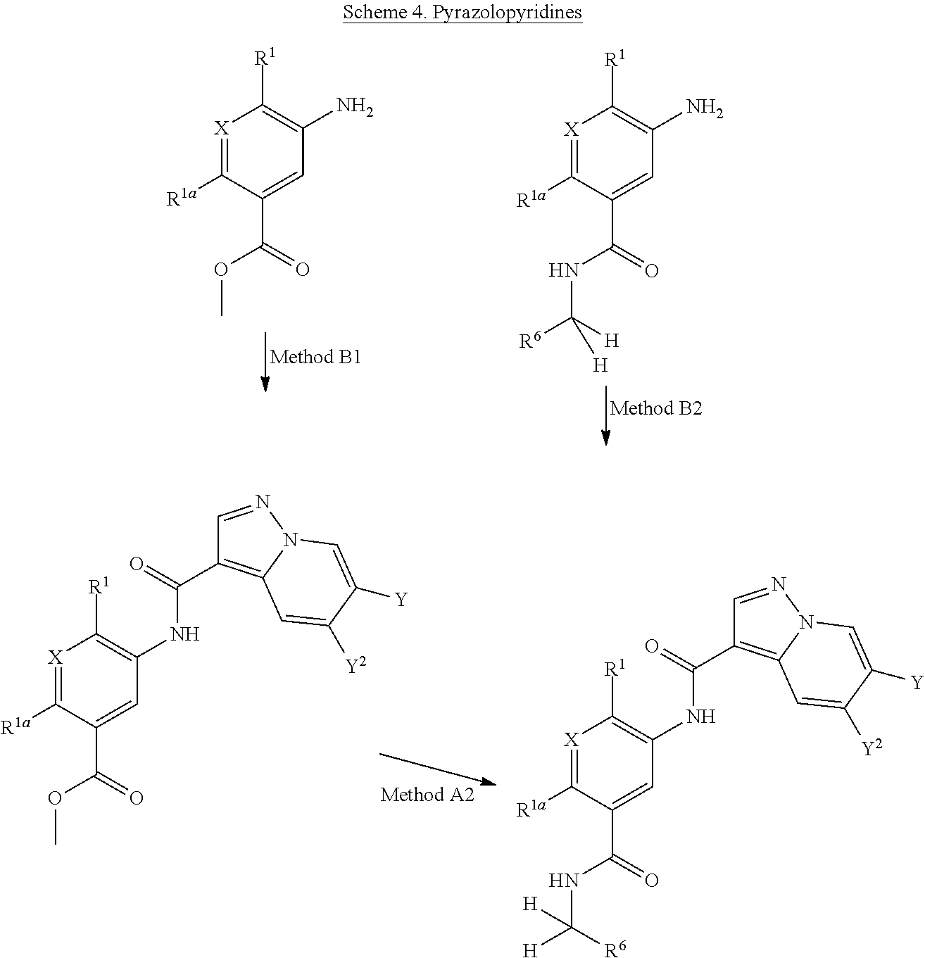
[X]1=C([R1a])C(C(=O)OC)=CC(NC(C2=C3N(N=C2)C=C([Y])C([Y2])=C3)=O)=C1[R1].[X]1=C([R1a])C(C(=O)NC([H])([R6])[H])=CC(NC(C2=C3N(N=C2)C=C([Y])C([Y2])=C3)=O)=C1[R1].[X]1=C([R1a])C(C(=O)NC([R6])([H])[H])=CC(N)=C1[R1].[X]1=C([R1a])C(C(=O)OC)=CC(N)=C1[R1]
